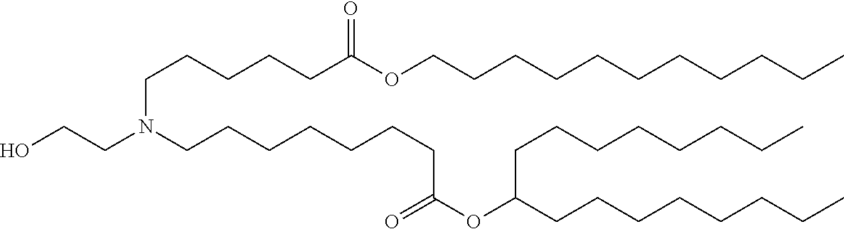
C(CCCC)CCCCCCOC(CCCCCN(CCO)CCCCCCCC(=O)OC(CCCCCCCC)CCCCCCCC)=O
